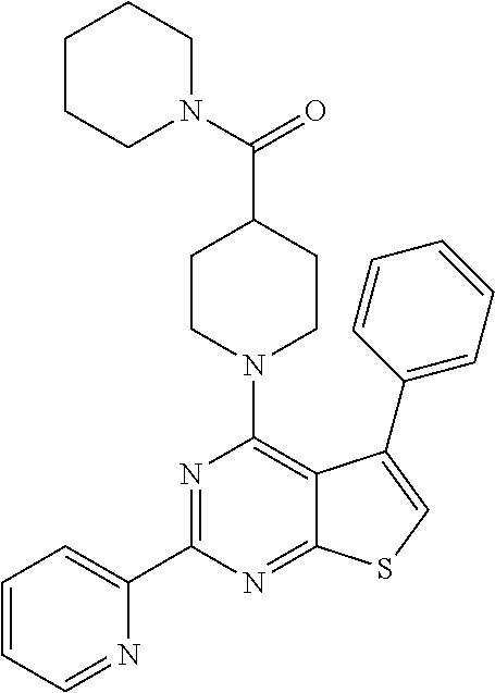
N1=C(C2=CC=CC=N2)N=C2C(=C1N1CCC(C(N3CCCCC3)=O)CC1)C(C1=CC=CC=C1)=CS2
